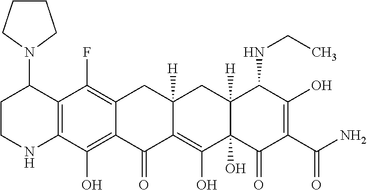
C12=C(O)C3=C(C(F)=C1CC1([H])C(=C(O)C4(O)C([H])(C1)C(NCC)C(O)=C(C(N)=O)C4=O)C2=O)C(N1CCCC1)CCN3
